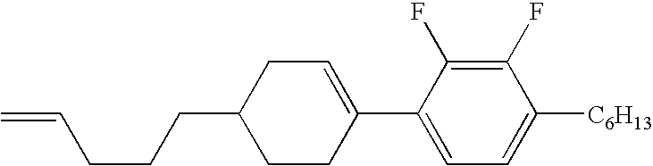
C1(F)=C(F)C(C2=CCC(CCCC=C)CC2)=CC=C1[C6H13]
